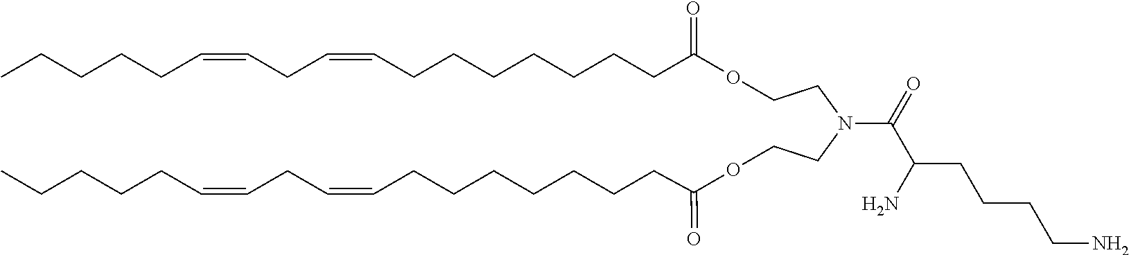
O(CCN(CCOC(CCCCCCCC=CCC=CCCCCC)=O)C(C(CCCCN)N)=O)C(CCCCCCCC=CCC=CCCCCC)=O
